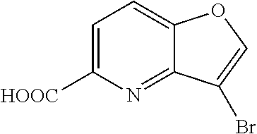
C1=C([HOOC])N=C2C(=C1)OC=C2Br
